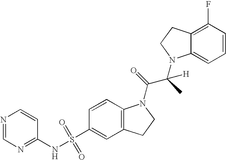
N1=CN=C(NS(C2=CC3=C(C=C2)N(C(=O)C(C)([H])N2C4=CC=CC(F)=C4CC2)CC3)(=O)=O)C=C1
